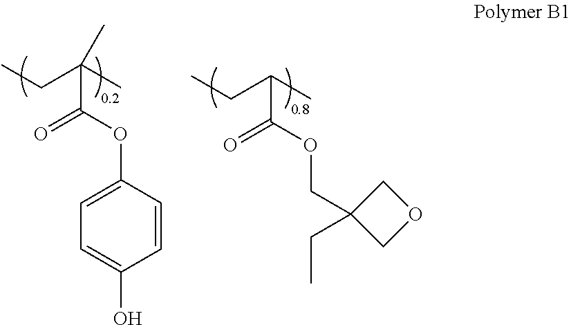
C1=C(O)C=CC(OC(C(CC)(C)C)=O)=C1.C(OC(C(CC)C)=O)C1(CC)COC1
